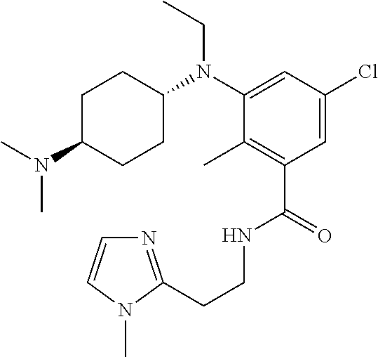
C(CNC(C1=C(C)C(N(CC)C2CCC(N(C)C)CC2)=CC(Cl)=C1)=O)C1=NC=CN1C
